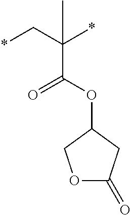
*CC(*)(C(OC1COC(=O)C1)=O)C
